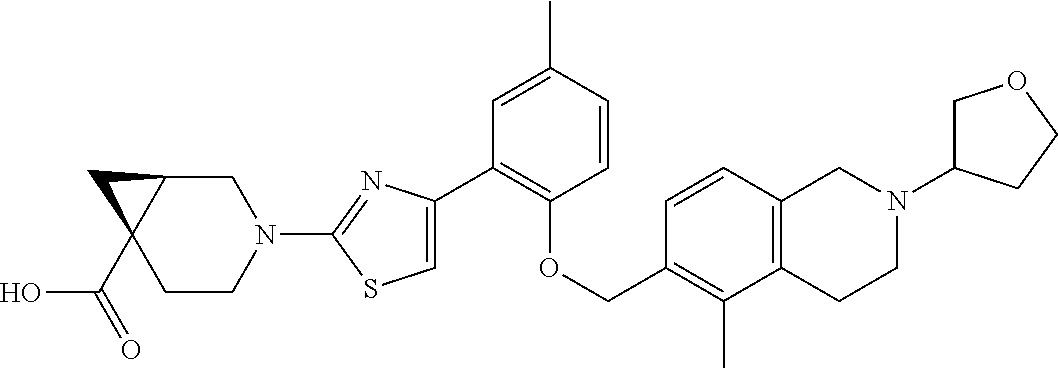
C1(C2=CSC(N3CC4C(C(=O)O)(CC3)C4)=N2)=C(OCC2=C(C)C3=C(C=C2)CN(C2COCC2)CC3)C=CC(C)=C1
